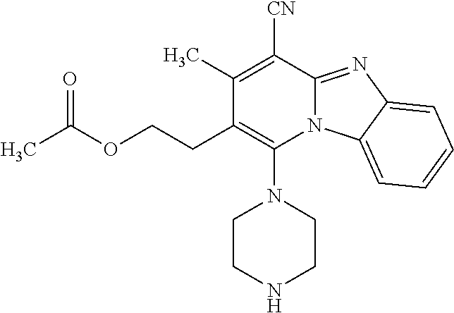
C(CC1=C(N2CCNCC2)N2C(=NC3=CC=CC=C23)C([CN])=C1C)OC(C)=O
